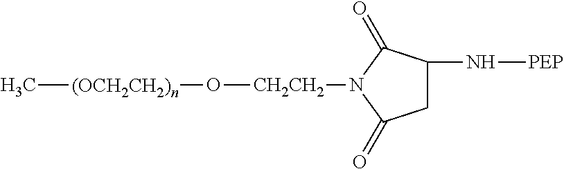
C[(OCH2CH2)n]O[CH2CH2]N1C(=O)C(N[PEP])CC1=O
